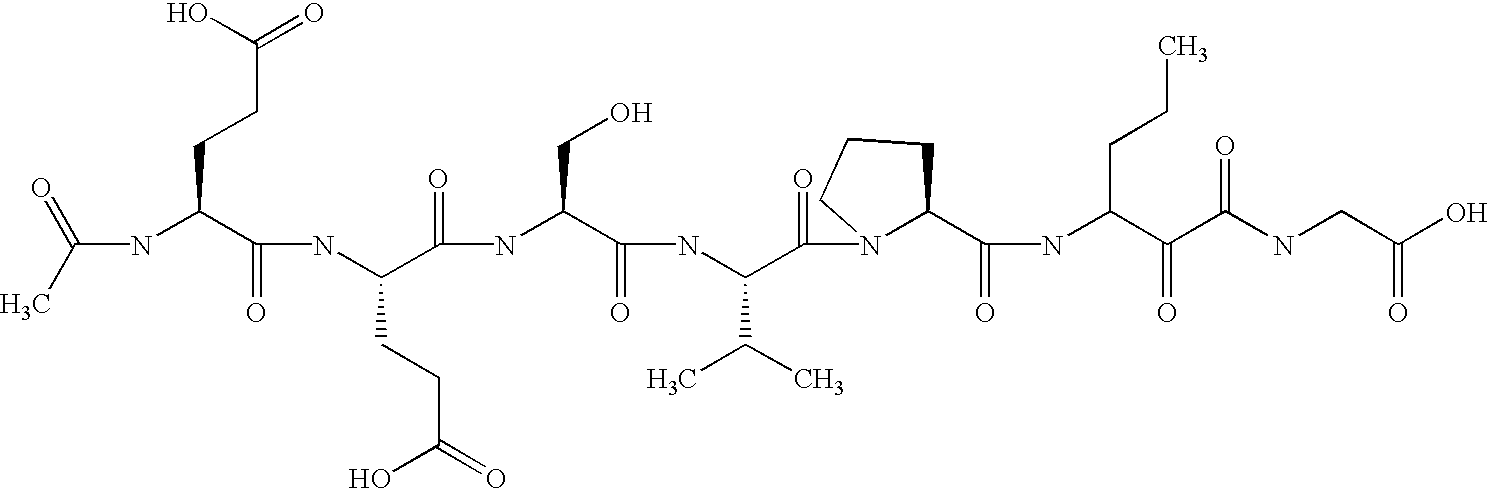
C(NC(C(NC(C(=O)NC(C(=O)NC(C(=O)N1C(C(=O)NC(C(=O)C(NCC(O)=O)=O)CCC)CCC1)C(C)C)CO)CCC(=O)O)=O)CCC(=O)O)(C)=O
